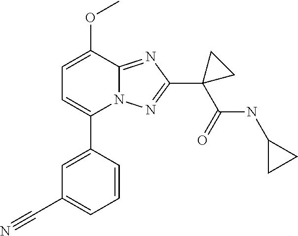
C1=CC(C2=CC=C(OC)C3=NC(C4(C(NC5CC5)=O)CC4)=NN23)=CC(C#N)=C1
